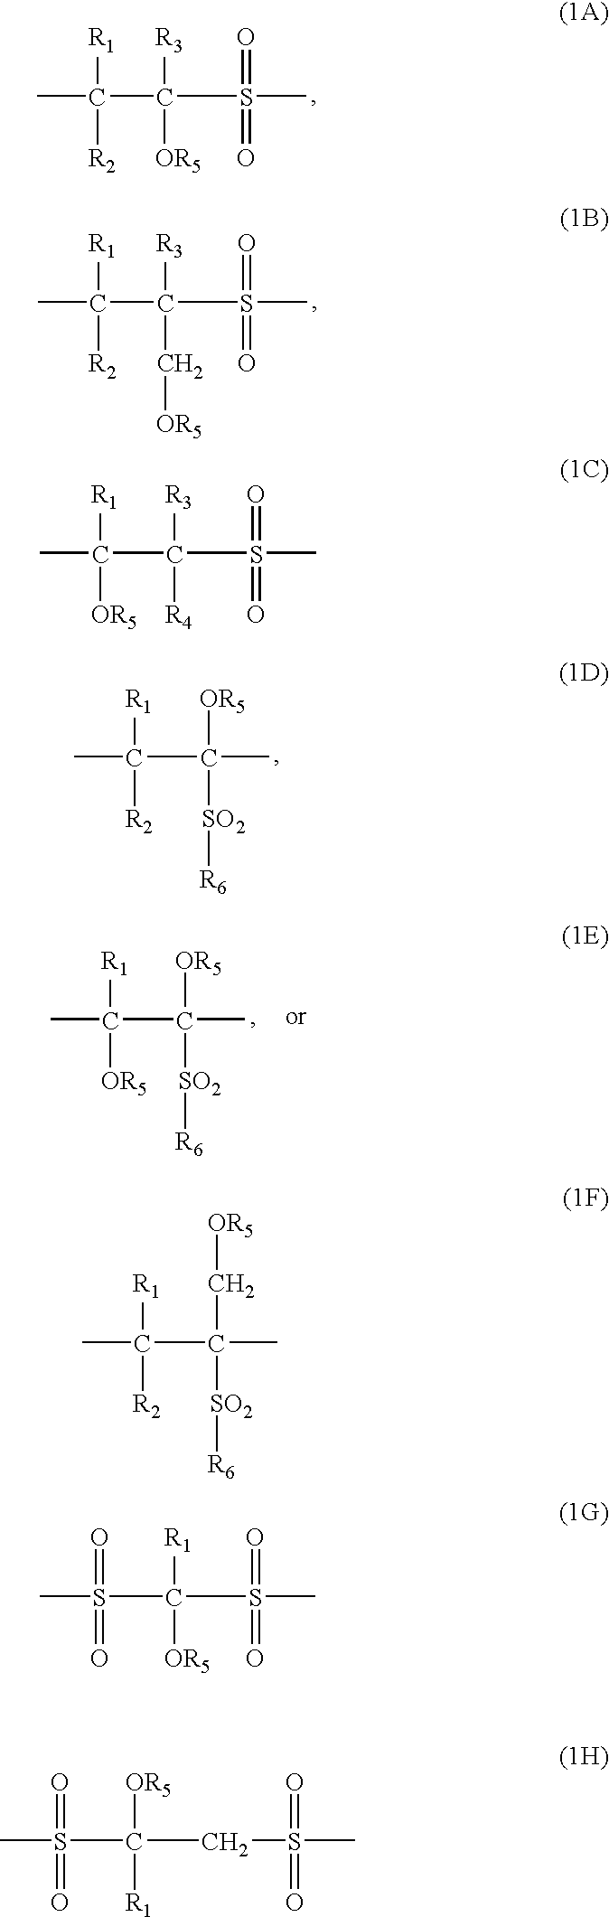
CC(C(S(=O)(C)=O)([R3])[OR5])([R1])[R2].CC(C(S(=O)(C)=O)([R3])C[OR5])([R1])[R2].CC(C([OR5])([SO2][R6])C)([R1])[R2].CC(C([OR5])([SO2][R6])C)([R1])[OR5].CC(C(S(=O)(C)=O)([R3])[R4])([R1])[OR5].CC(C(C[OR5])([SO2][R6])C)([R1])[R2].CS(C(S(C)(=O)=O)([OR5])[R1])(=O)=O.CS(C(CS(=O)(C)=O)([R1])[OR5])(=O)=O
